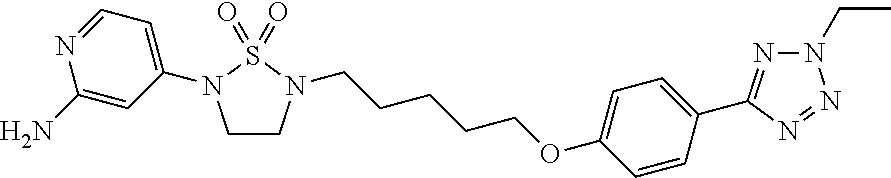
C1(OCCCCCN2CCN(C3=CC=NC(N)=C3)S2(=O)=O)=CC=C(C2=NN(CC)N=N2)C=C1
